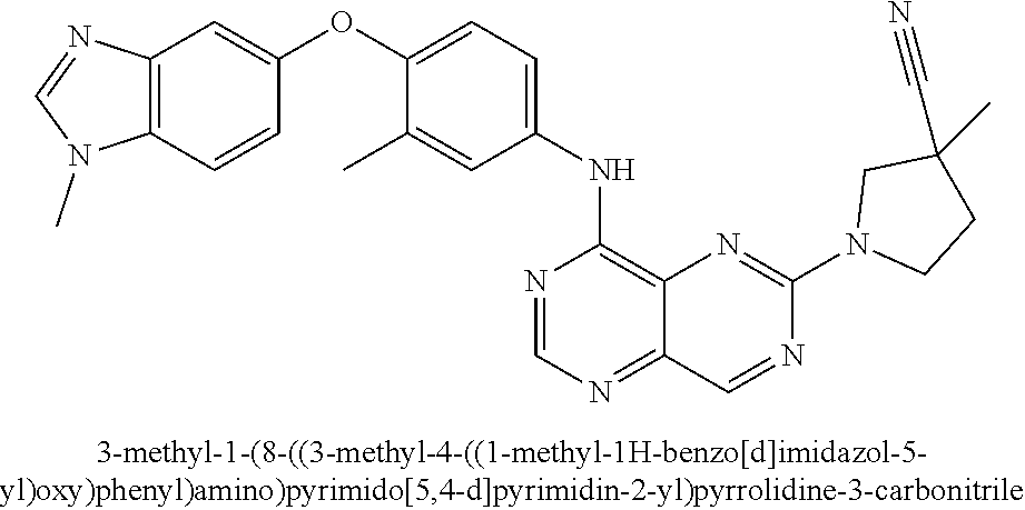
C1(OC2=CC=C(NC3=C4C(=NC=N3)C=NC(N3CCC(C)(C#N)C3)=N4)C=C2C)=CC2=C(C=C1)N(C)C=N2
